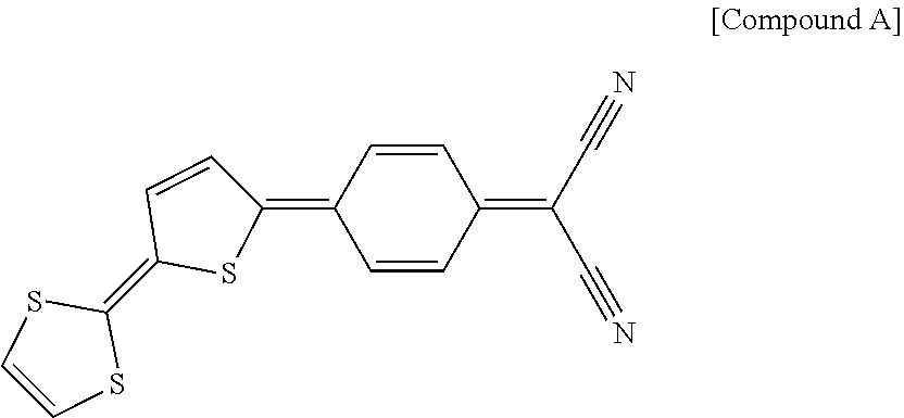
C1(=C2C=CC(=C3SC=CS3)S2)C=CC(=C(C#N)C#N)C=C1
